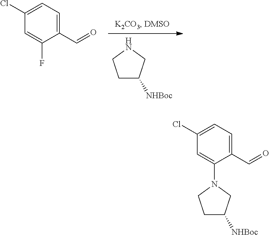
C1C([NHBoc])CNC1.C1=C(F)C(C=O)=CC=C1Cl.C1C([NHBoc])CN(C2=CC(Cl)=CC=C2C=O)C1
